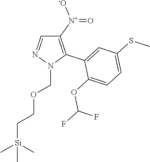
C1([N+]([-O])=O)=C(C2=CC(SC)=CC=C2OC(F)F)N(COCC[Si](C)(C)C)N=C1
